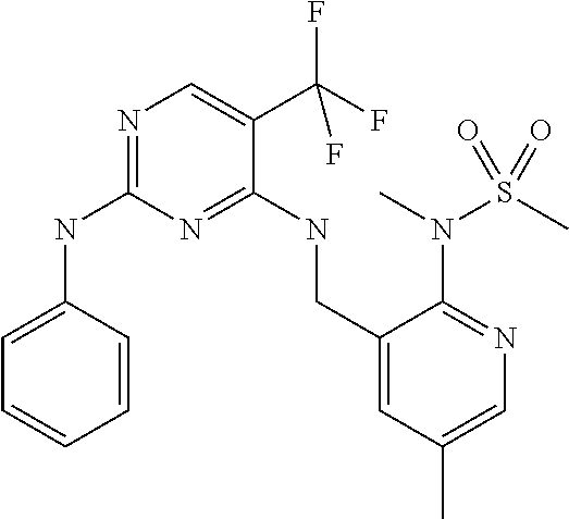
C1=CC(NC2=NC=C(C(F)(F)F)C(NCC3=CC(C)=CN=C3N(S(C)(=O)=O)C)=N2)=CC=C1
